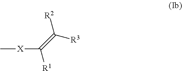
C[X]C([R1])=C([R3])[R2]
